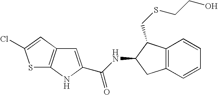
C1=C(C(NC2CC3=C(C2CSCCO)C=CC=C3)=O)NC2=C1C=C(Cl)S2
